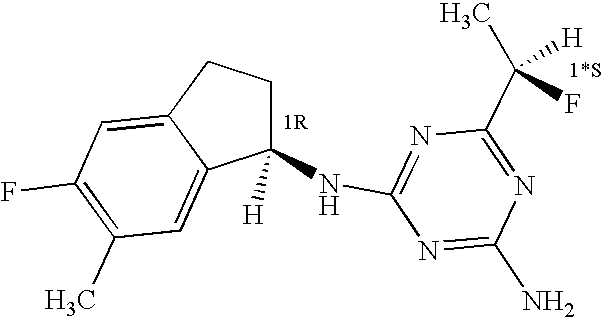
C1(NC2=NC(C(C)([H])F)=NC(N)=N2)([H])CCC2=CC(F)=C(C)C=C12
